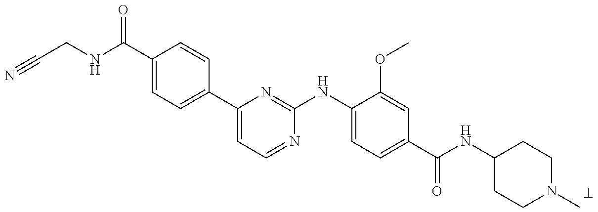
C1(C(NCC#N)=O)=CC=C(C2=CC=NC(NC3=CC=C(C(NC4CCN(C)CC4)=O)C=C3OC)=N2)C=C1
